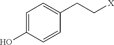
C1=C(O)C=CC(CC[X])=C1
